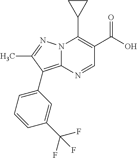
N12C(=C(C3=CC=CC(C(F)(F)F)=C3)C(C)=N1)N=CC(C(=O)O)=C2C1CC1
